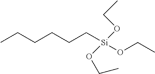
C([Si](OCC)(OCC)OCC)CCCCC
